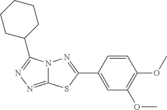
C12=NN=C(C3CCCCC3)N1N=C(C1=CC(OC)=C(OC)C=C1)S2
